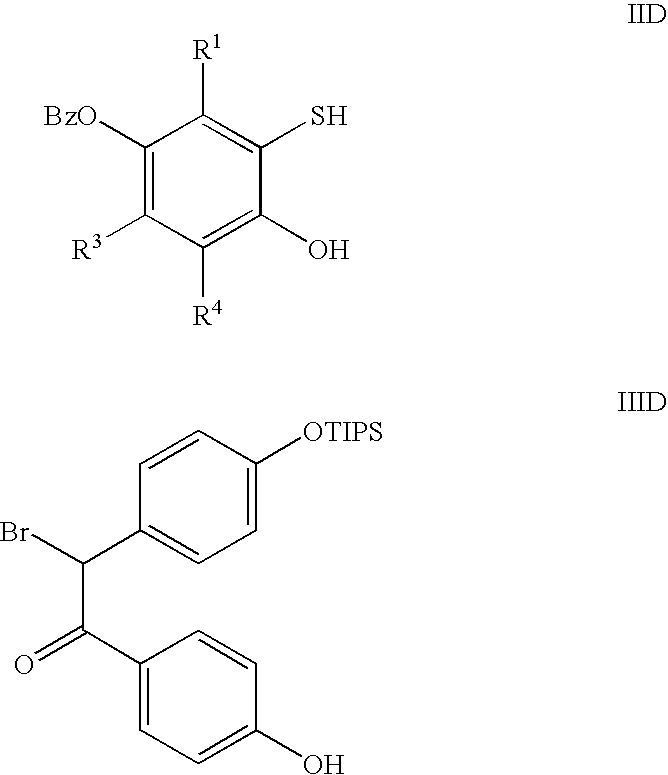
C1([BzO])=C([R3])C([R4])=C(O)C(S)=C1[R1].O=C(C(Br)C1=CC=C([OTIPS])C=C1)C1=CC=C(O)C=C1
